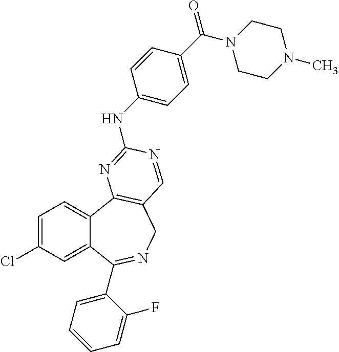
C1=C(Cl)C=C2C(=C1)C1=C(CN=C2C2=CC=CC=C2F)C=NC(NC2=CC=C(C(N3CCN(C)CC3)=O)C=C2)=N1
